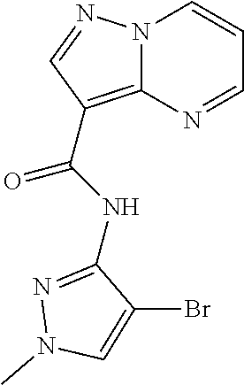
N12C(=C(C(NC3=NN(C)C=C3Br)=O)C=N1)N=CC=C2
